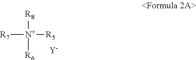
[R8][N+]([R6])([R5])[R7].[Y]
